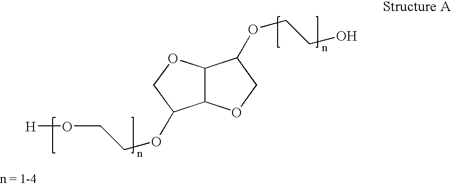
C12C(OCC1OCCO[H])C(OCCO)CO2
